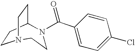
C1CC2CCN1CCN2C(C1=CC=C(Cl)C=C1)=O
